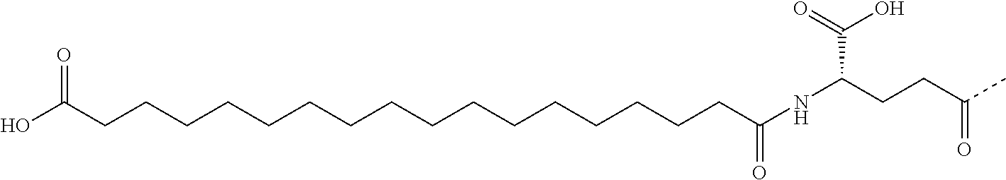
OC(CCCCCCCCCCCCCCCCC(=O)NC(CCC(=O)C)C(=O)O)=O
